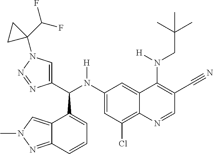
C1(N(C(C2=CN(C3(C(F)F)CC3)N=N2)C2=CC=CC3=NN(C)C=C23)[H])=CC(Cl)=C2C(=C1)C(N(CC(C)(C)C)[H])=C(C#N)C=N2
